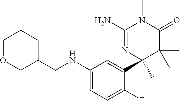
C1(N)=NC(C2=CC(NCC3CCCOC3)=CC=C2F)(C)C(C)(C)C(=O)N1C
